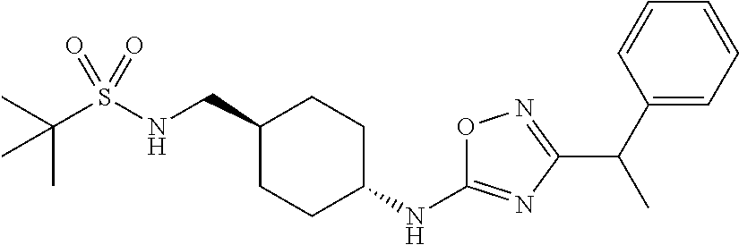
C(S(NCC1CCC(NC2=NC(C(C3=CC=CC=C3)C)=NO2)CC1)(=O)=O)(C)(C)C
